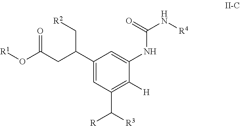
[R1]OC(CC(C1=CC(C([R])[R3])=C([H])C(NC(N[R4])=O)=C1)C[R2])=O
